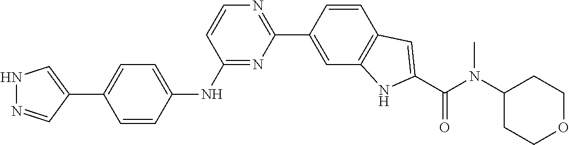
C1=CC(C2=NC=CC(NC3=CC=C(C4=CNN=C4)C=C3)=N2)=CC2=C1C=C(C(N(C1CCOCC1)C)=O)N2
